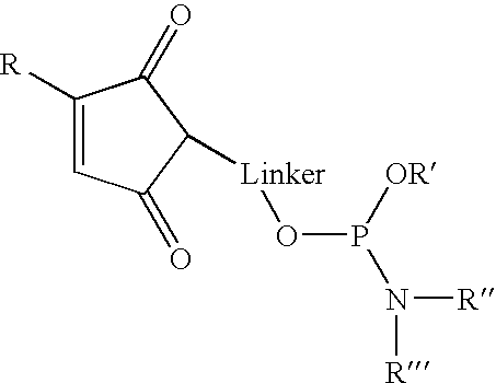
C1([R])=CC(=O)C([Linker]OP([OR])N([R])[R])C1=O
